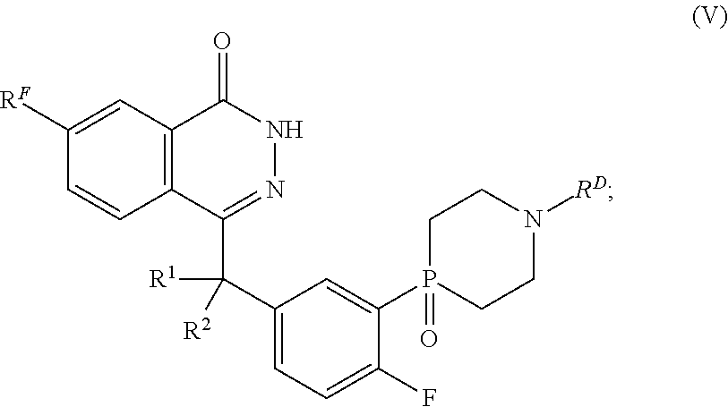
C1([RF])=CC2=C(C=C1)C(C(C1=CC=C(F)C(P3(=O)CCN([RD])CC3)=C1)([R1])[R2])=NNC2=O
